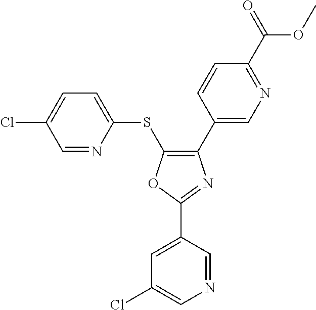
C1(C2=CN=C(C(=O)OC)C=C2)=C(SC2=CC=C(Cl)C=N2)OC(C2=CC(Cl)=CN=C2)=N1
